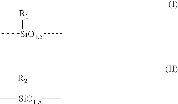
[R1][SiO1.5](C)C.[R2][SiO1.5](C)C
